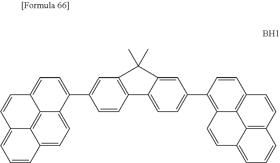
C1=C2C(=CC=C1C1=C3C4=C(C=C1)C=CC1=C4C(=CC=C1)C=C3)C1=C(C=C(C3=CC=C4C5=C6C(=CC=C53)C=CC=C6C=C4)C=C1)C2(C)C
